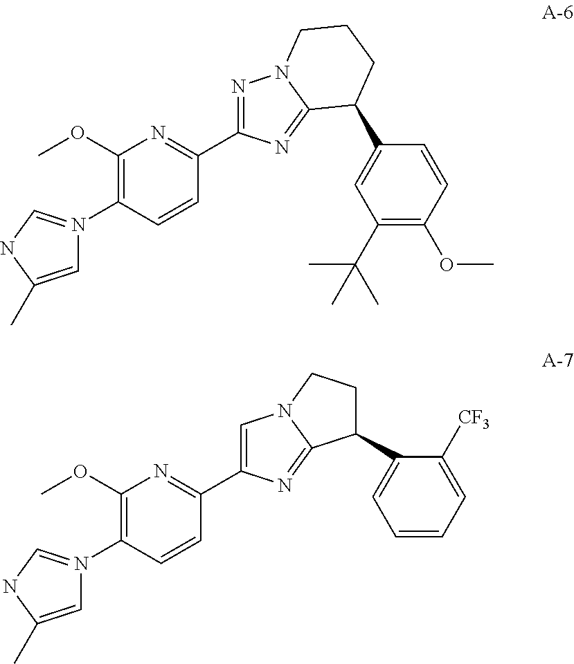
C1(OC)=C(N2=CNC(C)=C2)C=CC(C2=NN3C(=N2)C(C2=CC(C(C)(C)C)=C(OC)C=C2)CCC3)=N1.C1(OC)=C(N2=CNC(C)=C2)C=CC(C2=CN3C(=N2)C(C2=CC=CC=C2[CF3])CC3)=N1
